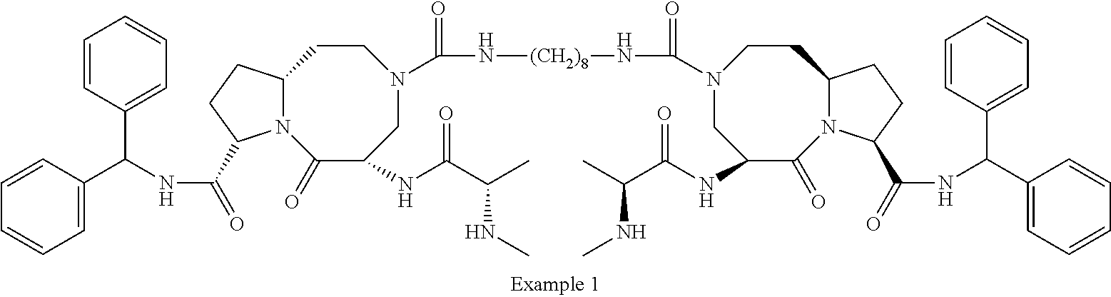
C1=CC(C(NC(=O)C2N3C(CC2)CCN(C(N[(CH2)8]NC(=O)N2CC(NC(C(C)NC)=O)C(=O)N4C(CC2)CCC4C(=O)NC(C2=CC=CC=C2)C2=CC=CC=C2)=O)CC(NC(C(C)NC)=O)C3=O)C2=CC=CC=C2)=CC=C1
